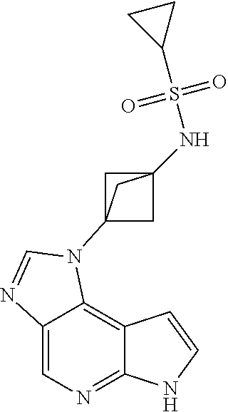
C1=C2C(=C3C(=N1)NC=C3)N(C13CC(NS(C4CC4)(=O)=O)(C1)C3)C=N2
